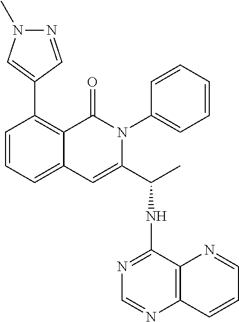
C12=CC=CC(C3=CN(C)N=C3)=C1C(=O)N(C1=CC=CC=C1)C(C(NC1=NC=NC3=C1N=CC=C3)C)=C2
